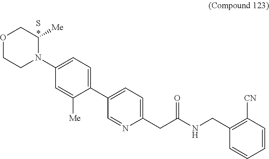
C1(C2=CC=C(CC(NCC3=C([CN])C=CC=C3)=O)N=C2)=CC=C(N2C([Me])COCC2)C=C1[Me].S
